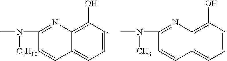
C1=CC(O)=C2C(=C1)C=CC(N([C4H10])C)=N2.C1=CC(O)=C2C(=C1)C=CC(N(C)C)=N2
